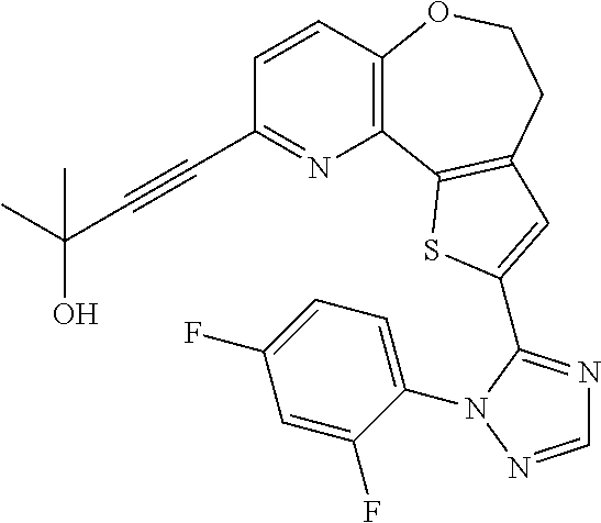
C1=CC2=C(N=C1C#CC(C)(C)O)C1=C(CCO2)C=C(C2=NC=NN2C2=CC=C(F)C=C2F)S1
